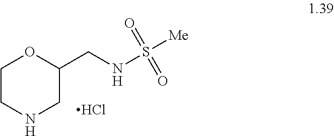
C1CNCC(CNS([Me])(=O)=O)O1.Cl
